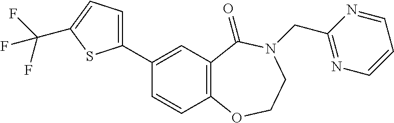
C1(C2=CC=C(C(F)(F)F)S2)=CC2=C(C=C1)OCCN(CC1=NC=CC=N1)C2=O
